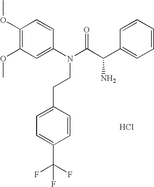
C1(OC)=C(OC)C=C(N(C(C(C2=CC=CC=C2)N)=O)CCC2=CC=C(C(F)(F)F)C=C2)C=C1.Cl
